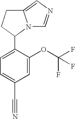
C1=C(OC(F)(F)F)C(C2N3C(=CN=C3)CC2)=CC=C1C#N
